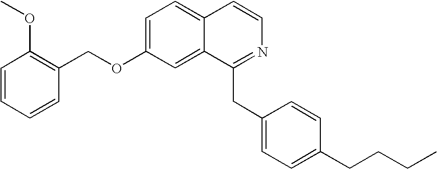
C1=C(OCC2=C(OC)C=CC=C2)C=C2C(=C1)C=CN=C2CC1=CC=C(CCCC)C=C1
